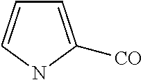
C1=C([CO])NC=C1
